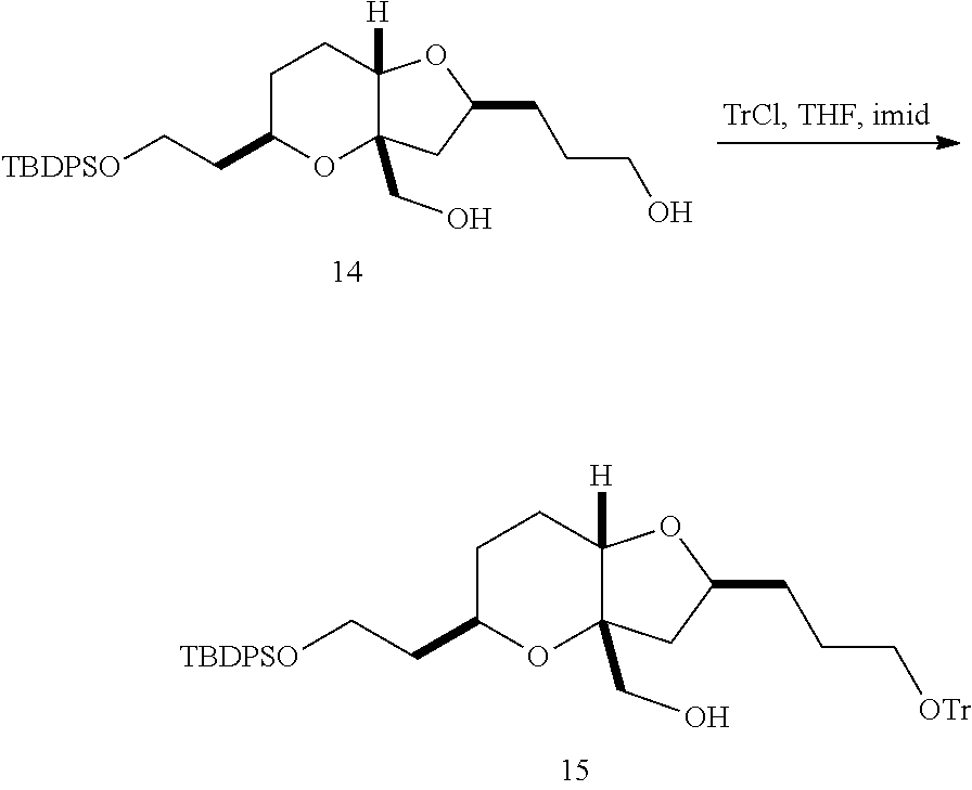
C1C(CC[TBDPSO])OC2(CO)C([H])(C1)OC(CCCO)C2.C1C(CC[TBDPSO])OC2(CO)C([H])(C1)OC(CCC[OTr])C2
